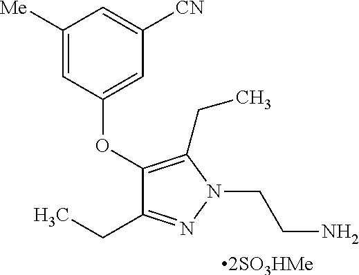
C1(CC)=NN(CCN)C(CC)=C1OC1=CC([CN])=CC([Me])=C1.[2SO3HMe]
